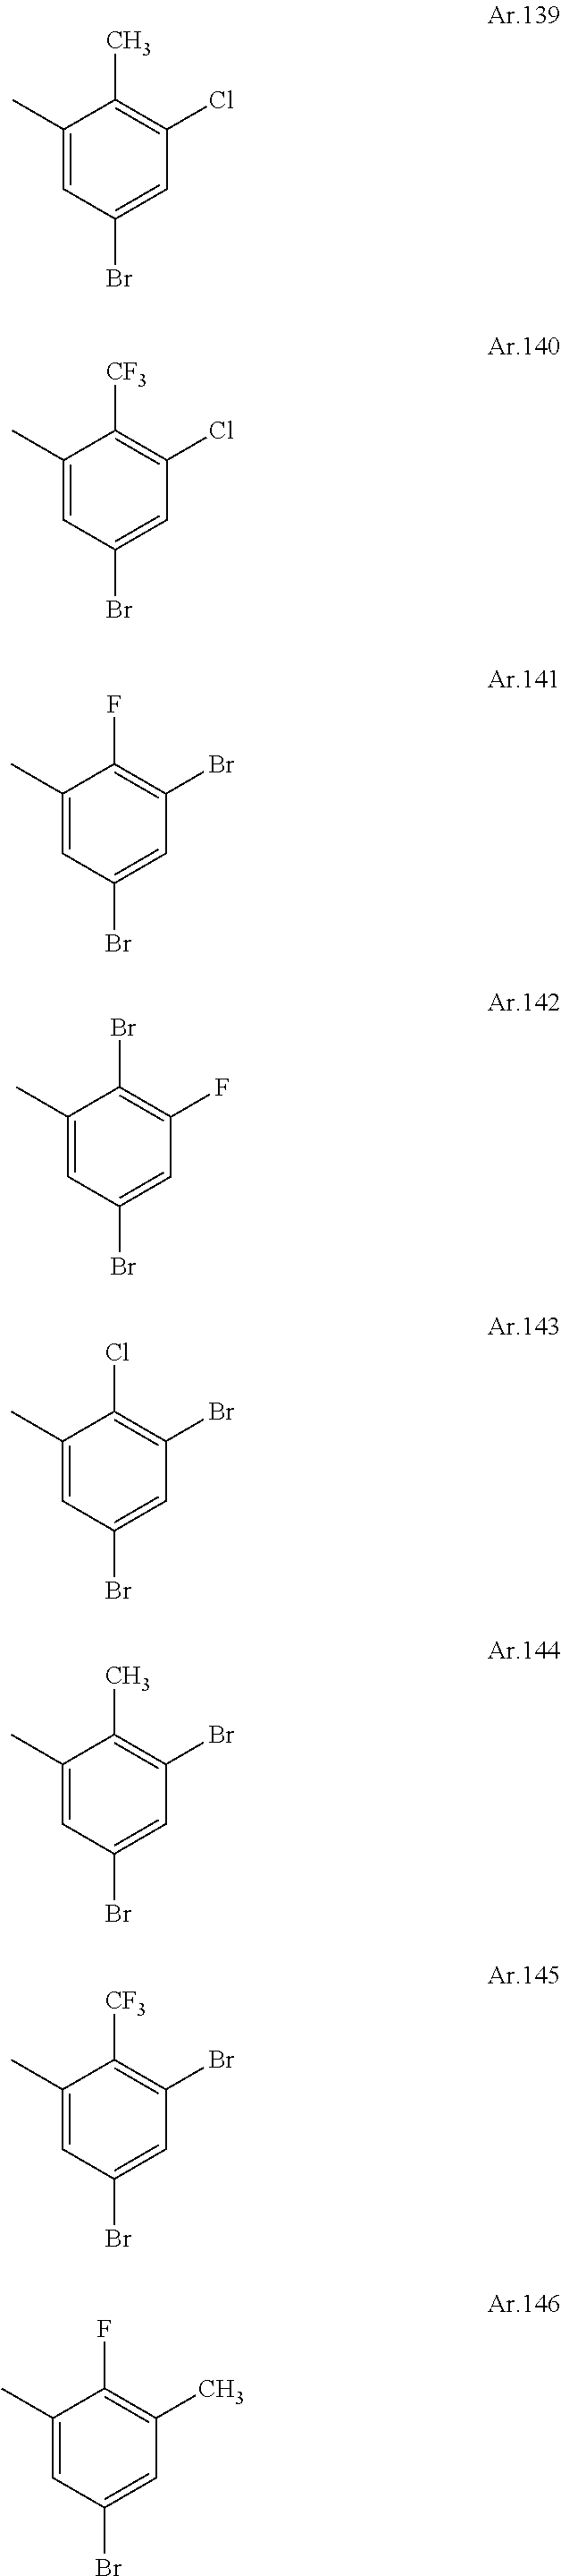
C1(C)=CC(Br)=CC(Cl)=C1C.C1(C)=CC(Br)=CC(Cl)=C1[CF3].C1(C)=CC(Br)=CC(Br)=C1F.C1(C)=CC(Br)=CC(F)=C1Br.C1(C)=CC(Br)=CC(Br)=C1Cl.C1(C)=CC(Br)=CC(Br)=C1C.C1(C)=CC(Br)=CC(Br)=C1[CF3].C1(C)=CC(Br)=CC(C)=C1F
